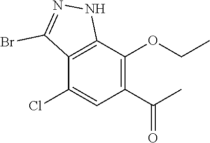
C1(C(C)=O)=C(OCC)C2=C(C(Cl)=C1)C(Br)=NN2
